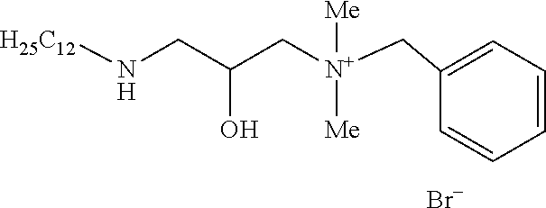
[N+]([Me])(CC1=CC=CC=C1)([Me])CC(CN[H25C12])O.[Br-]
